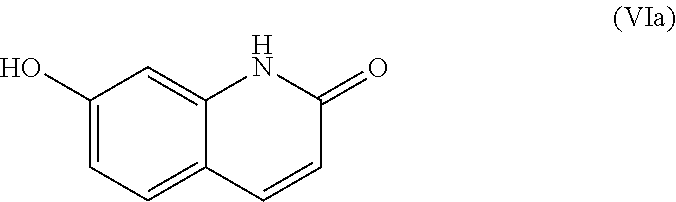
C1(O)=CC=C2C(=C1)NC(=O)C=C2
